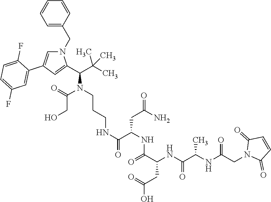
C(N(CCCNC(C(NC(C(NC(C(NC(CN1C(=O)C=CC1=O)=O)C)=O)CC(=O)O)=O)CC(N)=O)=O)C(C(C)(C)C)C1=CC(C2=CC(F)=CC=C2F)=CN1CC1=CC=CC=C1)(=O)CO
